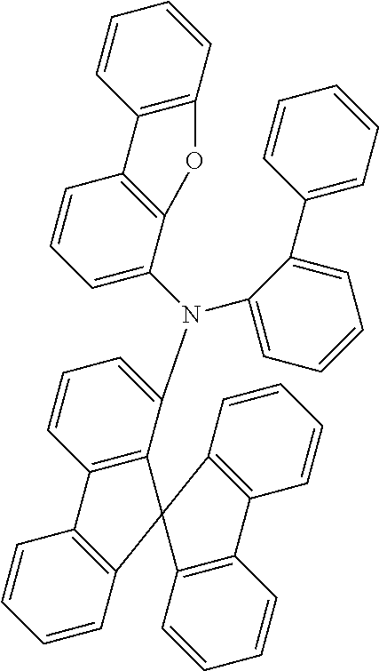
C1=CC2=C(C=C1)C1=C(C(N(C3=CC=CC=C3C3=CC=CC=C3)C3=CC=CC4=C3OC3=C4C=CC=C3)=CC=C1)C21C2=C(C=CC=C2)C2=C1C=CC=C2
